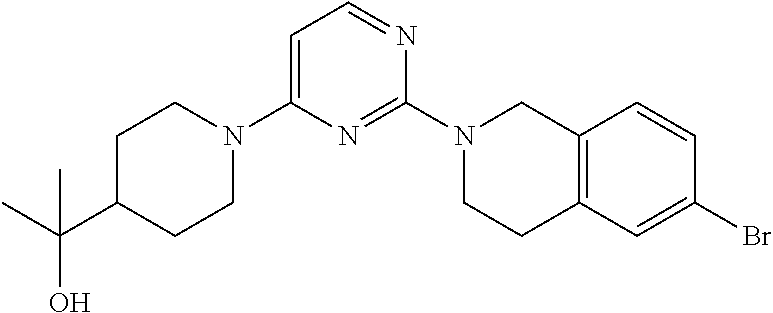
C1=C(N2CCC(C(C)(O)C)CC2)N=C(N2CCC3=C(C2)C=CC(Br)=C3)N=C1
